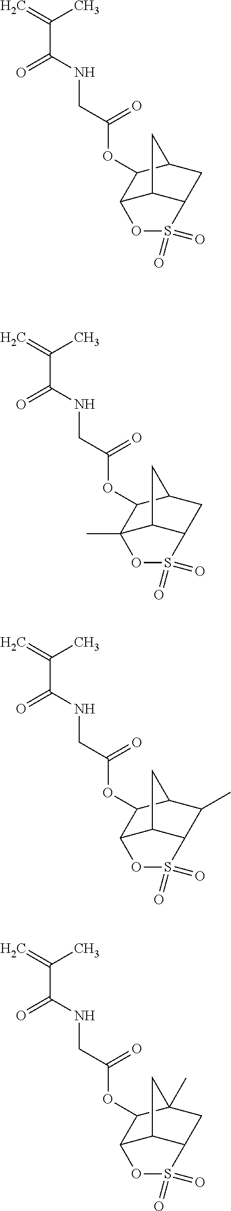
C=C(C)C(=O)NCC(=O)OC1C2C3C(CC1C3)S(=O)(=O)O2.C=C(C)C(=O)NCC(=O)OC1C2(C)C3C(CC1C3)S(=O)(=O)O2.C=C(C)C(=O)NCC(=O)OC1C2C3C(C(C)C1C3)S(=O)(=O)O2.C=C(C)C(=O)NCC(=O)OC1C2C3C(CC1(C)C3)S(=O)(=O)O2
